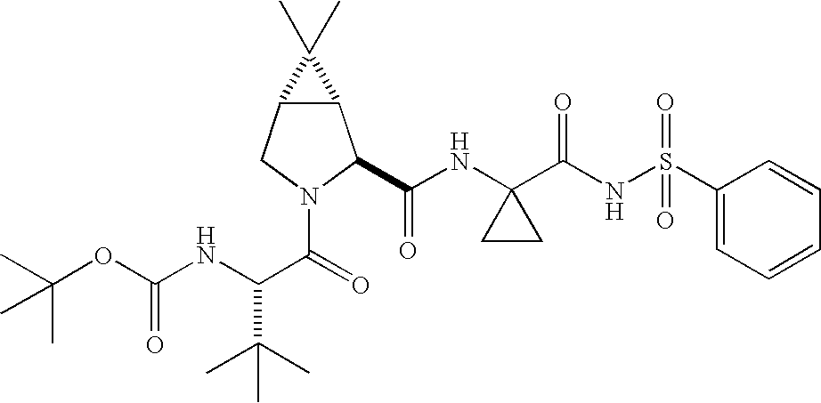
C(OC(NC(C(=O)N1C(C(NC2(C(NS(C3=CC=CC=C3)(=O)=O)=O)CC2)=O)C2C(C1)C2(C)C)C(C)(C)C)=O)(C)(C)C
